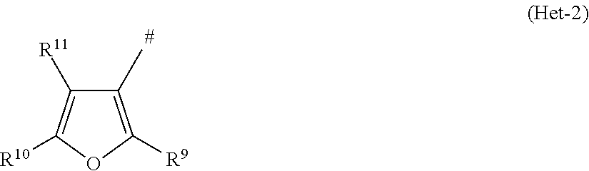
C1(C)=C([R9])OC([R10])=C1[R11]
